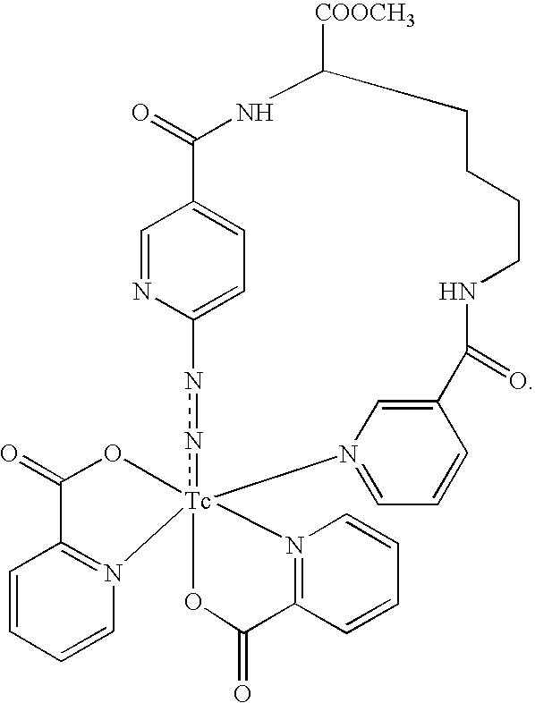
C1=NC2=CC=C1C(=O)NC([COOCH3])CCCCNC(=O)C1=CN(=CC=C1)[Tc]13(nn2)(OC(=O)C2=N1C=CC=C2)N1=C(C=CC=C1)C(=O)O3
